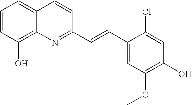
C1=CC(O)=C2C(=C1)C=CC(C=CC1=CC(OC)=C(O)C=C1Cl)=N2
